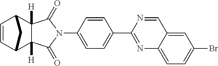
N1(C2=CC=C(C3=NC4=CC=C(Br)C=C4C=N3)C=C2)C(=O)C2([H])C([H])(C1=O)C1C=CC2C1
